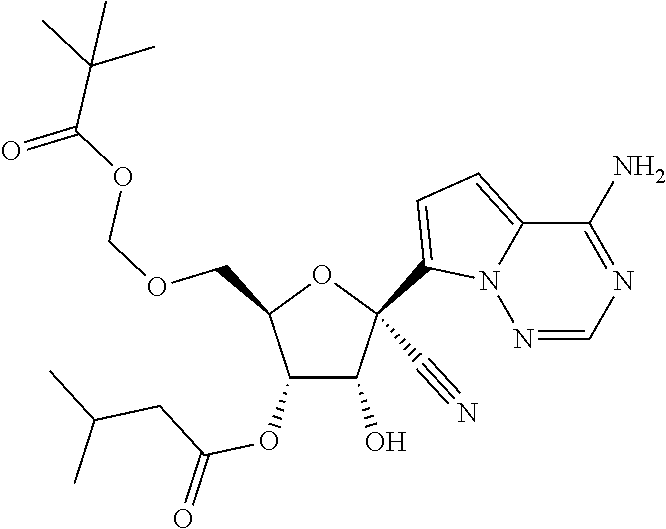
O(CC1C(OC(CC(C)C)=O)C(O)C(C#N)(C2=CC=C3N2N=CN=C3N)O1)COC(C(C)(C)C)=O
